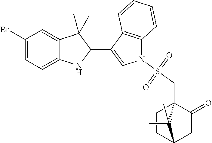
C1(Br)=CC=C2C(=C1)C(C)(C)C(C1=CN(S(CC34CCC(CC3=O)C4(C)C)(=O)=O)C3=C1C=CC=C3)N2
